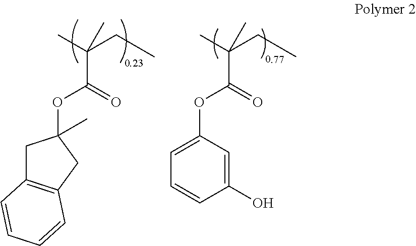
C1C2=C(CC1(OC(C(C)(CC)C)=O)C)C=CC=C2.C(C)(CC)(C)C(=O)OC1=CC=CC(O)=C1
